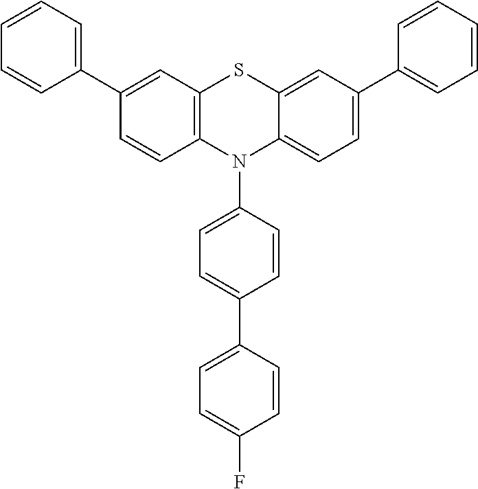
C1(C2=CC=CC=C2)=CC2=C(C=C1)N(C1=CC=C(C3=CC=C(F)C=C3)C=C1)C1=CC=C(C3=CC=CC=C3)C=C1S2
